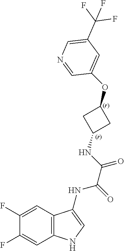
C12=C(C=C(F)C(F)=C1)NC=C2NC(=O)C(=O)NC1CC(OC2=CC(C(F)(F)F)=CN=C2)C1
